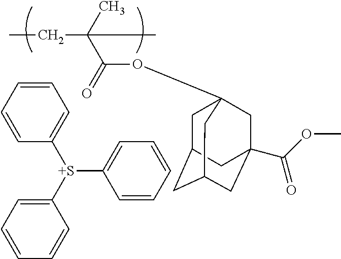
C1=CC=CC([S+](C2=CC=CC=C2)C2=CC=CC=C2)=C1.CCC(C)(C(=O)OC12CC3CC(CC(C(OC)=O)(C1)C3)C2)C
